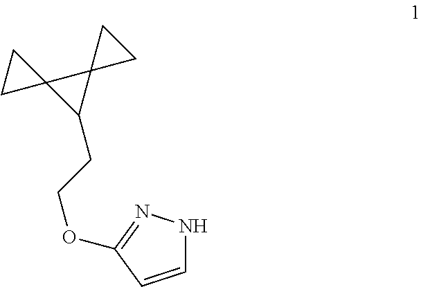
C1=CC(OCCC2C3(C24CC4)CC3)=NN1
